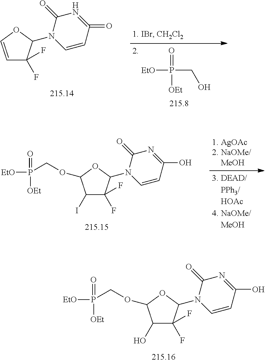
C1(O)C(F)(F)C(N2C=CC(O)=NC2=O)OC1OCP(=O)([EtO])[OEt].C1=COC(N2C=CC(=O)=NC2=O)C1(F)F.[EtO]P(CO)([OEt])=O.C1(I)C(F)(F)C(N2C=CC(O)=NC2=O)OC1OCP(=O)([EtO])[OEt]
